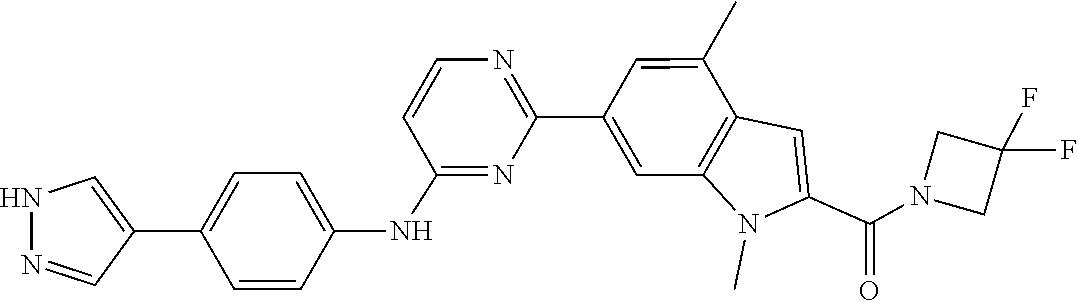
C1=CN=C(C2=CC3=C(C(C)=C2)C=C(C(=O)N2CC(F)(F)C2)N3C)N=C1NC1=CC=C(C2=CNN=C2)C=C1
